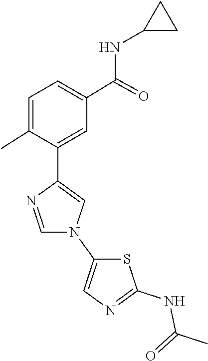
C1(C2=CN(C3=CN=C(NC(=O)C)S3)C=N2)=CC(C(NC2CC2)=O)=CC=C1C
